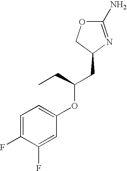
O1C(N)=NC(CC(OC2=CC=C(F)C(F)=C2)CC)C1
